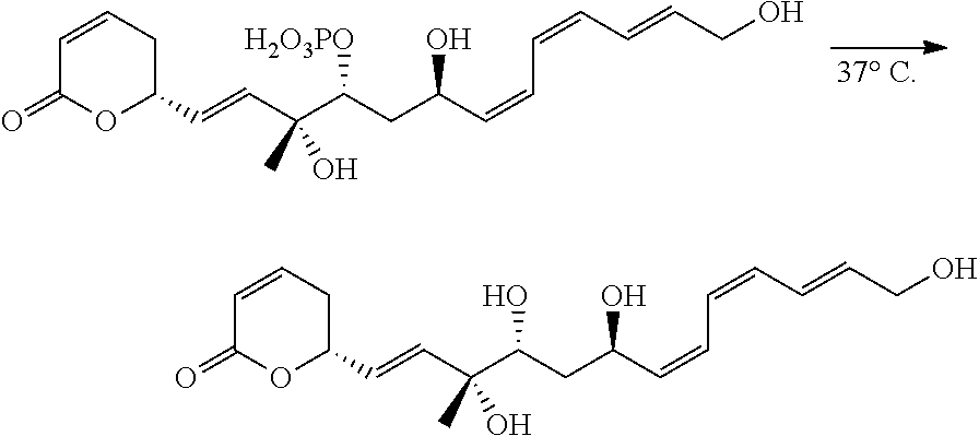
C1=CCC(C=CC(C(CC(C=CC=CC=CCO)O)O)(C)O)OC1=O.C1=CCC(C=CC(C(CC(C=CC=CC=CCO)O)[H2O3PO])(C)O)OC1=O
